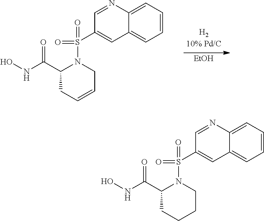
[EtOH].C1(C(NO)=O)CC=CCN1S(C1=CC2=CC=CC=C2N=C1)(=O)=O.C1(C(NO)=O)CCCCN1S(C1=CC2=CC=CC=C2N=C1)(=O)=O
